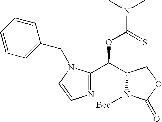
C1(C(C2N([Boc])C(=O)OC2)OC(=S)N(C)C)=NC=CN1CC1=CC=CC=C1
